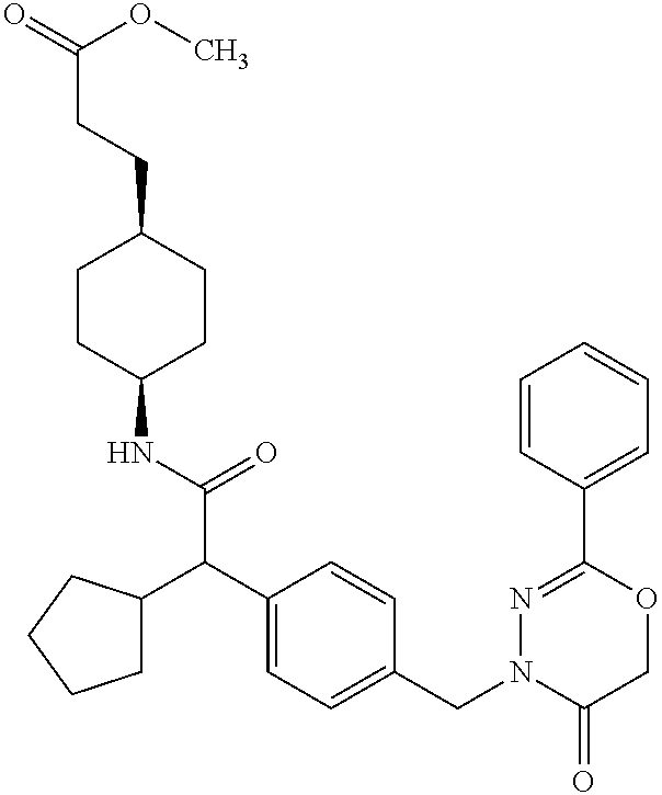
C1(NC(C(C2=CC=C(CN3C(=O)COC(C4=CC=CC=C4)=N3)C=C2)C2CCCC2)=O)CCC(CCC(=O)OC)CC1
